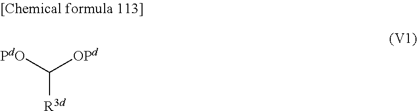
C([R3d])([OPd])[PdO]
